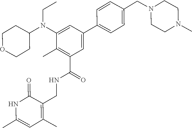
C1=CC(CN2CCN(C)CC2)=CC=C1C1=CC(C(=O)NCC2=C(C)C=C(C)NC2=O)=C(C)C(N(C2CCOCC2)CC)=C1
